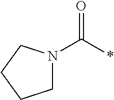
C1N(C(*)=O)CCC1
